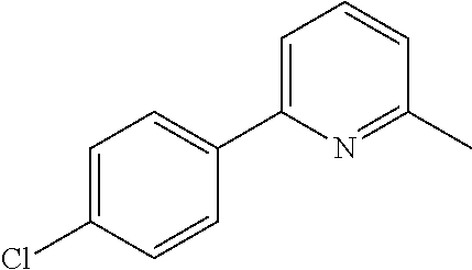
C1=C(Cl)C=CC(C2=CC=CC(C)=N2)=C1
